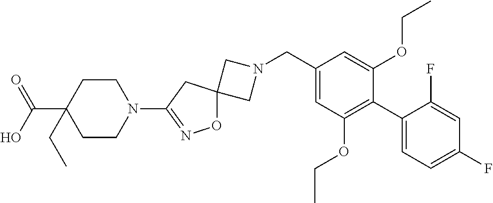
C1N(CC2=CC(OCC)=C(C3=CC=C(F)C=C3F)C(OCC)=C2)CC12ON=C(N1CCC(C(=O)O)(CC)CC1)C2
